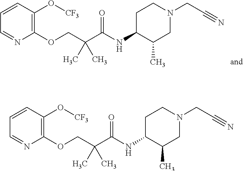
C1=NC(OCC(C)(C)C(=O)NC2C(C)CN(CC#N)CC2)=C(O[CF3])C=C1.C1=NC(OCC(C)(C)C(=O)NC2C(C)CN(CC#N)CC2)=C(O[CF3])C=C1
